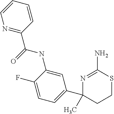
C1=CC=CN=C1C(=O)NC1=CC(C2(C)N=C(N)SCC2)=CC=C1F
